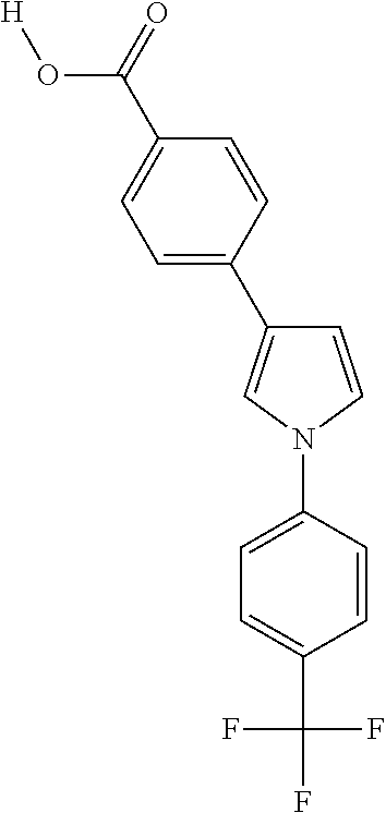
C1=C(C2=CN(C3=CC=C(C(F)(F)F)C=C3)C=C2)C=CC(C(=O)O[H])=C1
